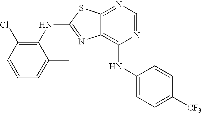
N1=CN=C2C(=C1NC1=CC=C([CF3])C=C1)N=C(NC1=C(Cl)C=CC=C1C)S2
